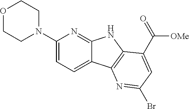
C1(N2CCOCC2)=CC=C2C(=N1)NC1=C2N=C(Br)C=C1C(=O)[OMe]
